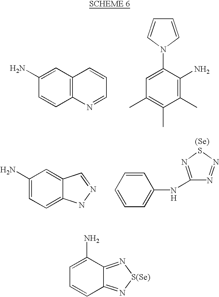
C1(N)=CC2=C(C=C1)N=CC=C2.C1(N2C=CC=C2)=CC(C)=C(C)C(C)=C1N.C1=C2C(=CC=C1N)NN=C2.[H].C1=CC=C(NC2=NSN=N2)C=C1.[(Se)].C1(N)=CC=CC2=N[S(Se)]N=C12
